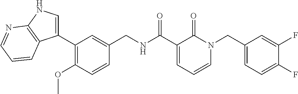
C1(C2=CNC3=C2C=CC=N3)=C(OC)C=CC(CNC(C2=CC=CN(CC3=CC=C(F)C(F)=C3)C2=O)=O)=C1
